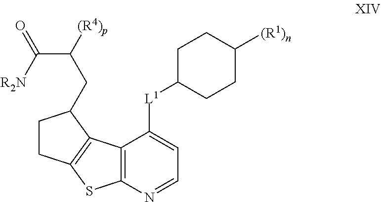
C1([L1]C2=CC=NC3=C2C2=C(S3)CCC2CC([(R4)p])C([R2N])=O)CCC([(R1)n])CC1
